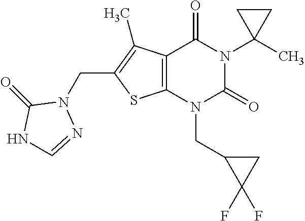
C12=C(N(CC3C(F)(F)C3)C(=O)N(C3(C)CC3)C1=O)SC(CN1C(=O)NC=N1)=C2C
